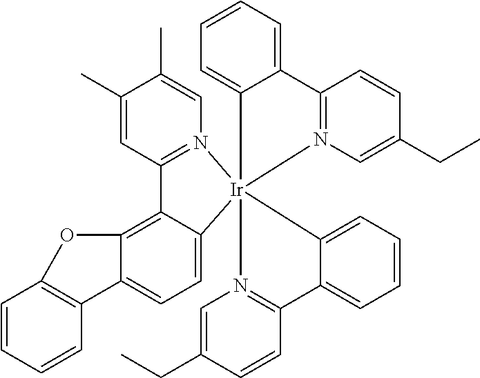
C1(C)=CC2=N(C=C1C)[Ir]13(C4=CC=C5C(=C24)OC2=C5C=CC=C2)(C2=CC=CC=C2C2=N1C=C(CC)C=C2)N1=C(C=CC(CC)=C1)C1=CC=CC=C31
